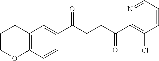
C1(C(CCC(C2=C(Cl)C=CC=N2)=O)=O)=CC2=C(C=C1)OCCC2
